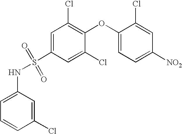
C1=C(S(NC2=CC=CC(Cl)=C2)(=O)=O)C=C(Cl)C(OC2=CC=C([NO2])C=C2Cl)=C1Cl
